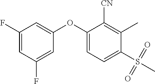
C1(F)=CC(F)=CC(OC2=CC=C(S(C)(=O)=O)C(C)=C2[CN])=C1
